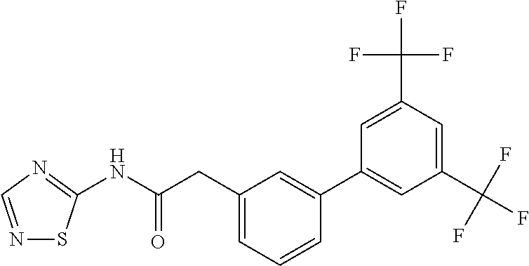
C1(C2=CC(C(F)(F)F)=CC(C(F)(F)F)=C2)=CC(CC(NC2=NC=NS2)=O)=CC=C1
